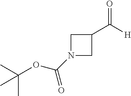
C1N(C(OC(C)(C)C)=O)CC1C([H])=O
